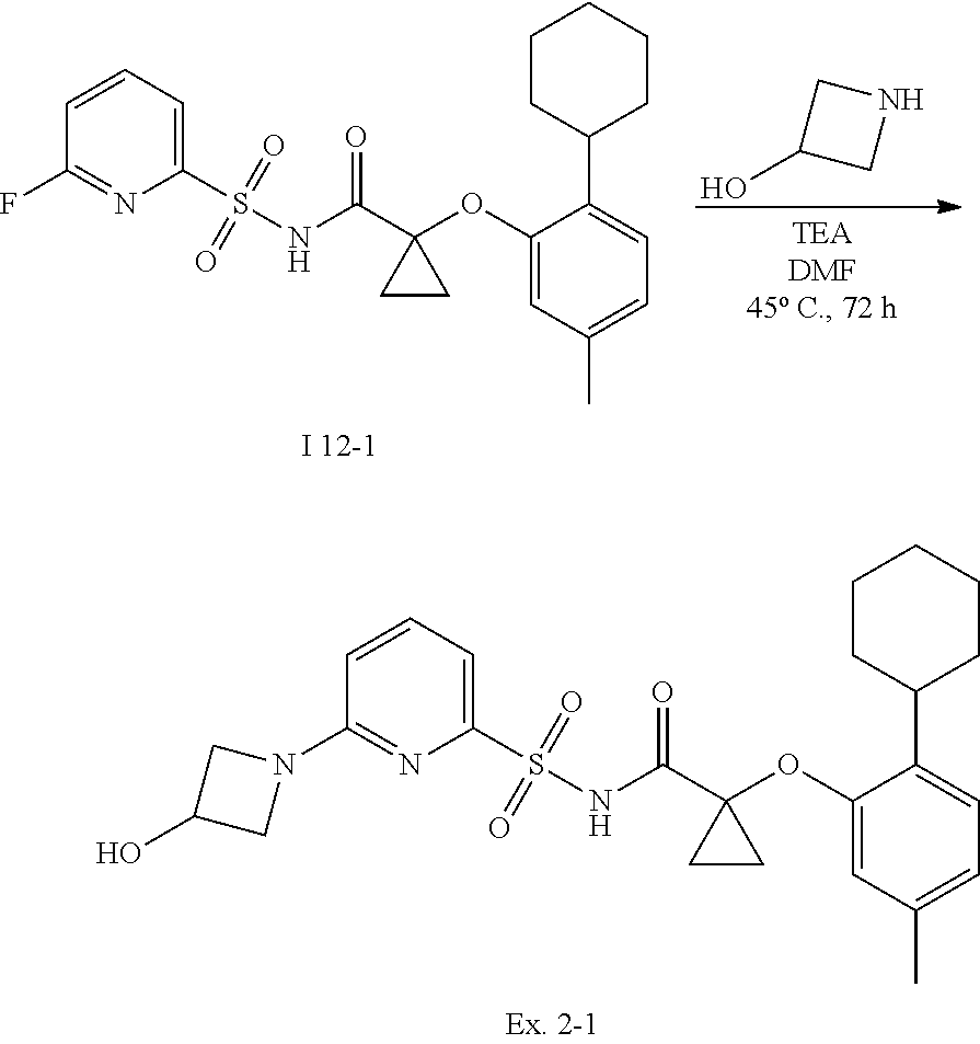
OC1CNC1.C1=CC(F)=NC(S(NC(=O)C2(OC3=CC(C)=CC=C3C3CCCCC3)CC2)(=O)=O)=C1.C1=CC(N2CC(O)C2)=NC(S(NC(=O)C2(OC3=CC(C)=CC=C3C3CCCCC3)CC2)(=O)=O)=C1
